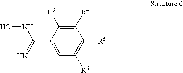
C1=C(C(=N)NO)C([R3])=C([R4])C([R5])=C1[R6]
